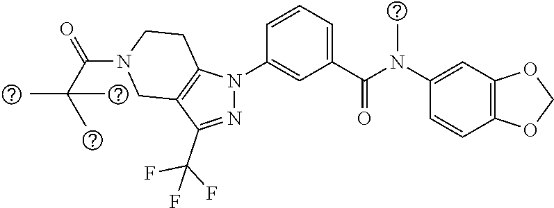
C1(N(C(C2=CC=CC(N3N=C(C(F)(F)F)C4=C3CCN(C(C(C)(C)C)=O)C4)=C2)=O)C)=CC2=C(C=C1)OCO2
